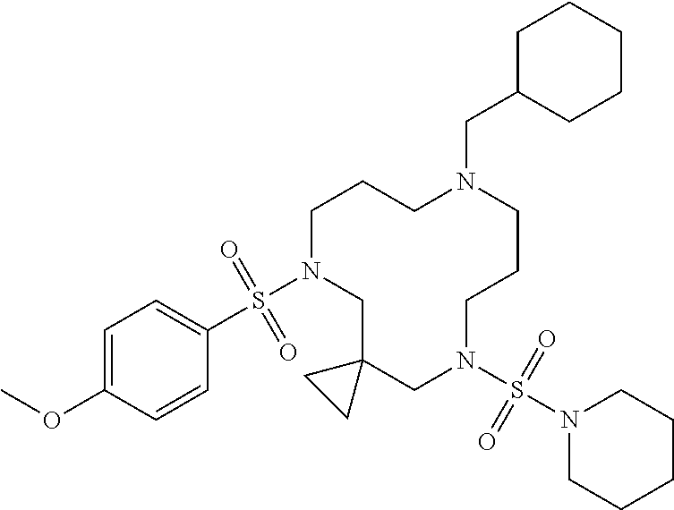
C1N(S(C2=CC=C(OC)C=C2)(=O)=O)CC2(CN(S(N3CCCCC3)(=O)=O)CCCN(CC3CCCCC3)CC1)CC2
